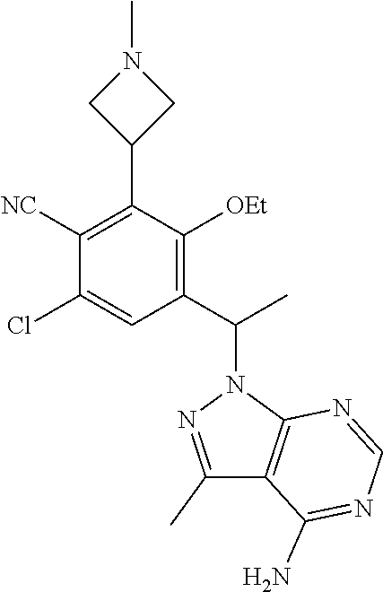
C1([NC])=C(C2CN(C)C2)C([OEt])=C(C(C)N2N=C(C)C3=C2N=CN=C3N)C=C1Cl
